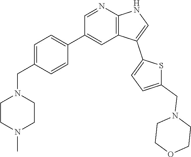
C1=C(CN2CCN(C)CC2)C=CC(C2=CC3=C(N=C2)NC=C3C2=CC=C(CN3CCOCC3)S2)=C1
